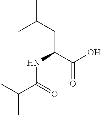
C(CC(C(O)=O)NC(C(C)C)=O)(C)C
